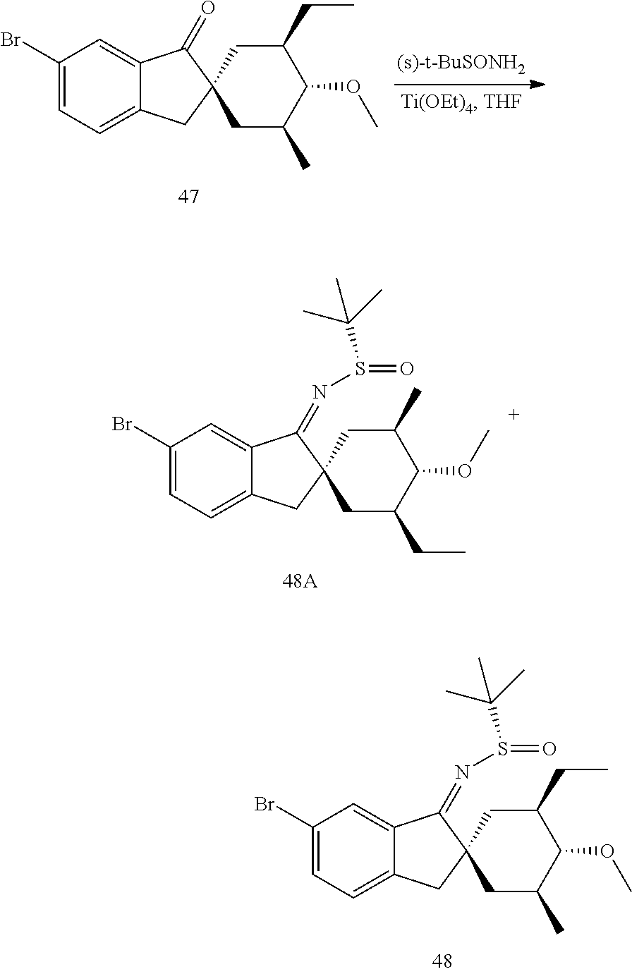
C1(Br)=CC=C2C(=C1)C(=O)C1(C2)CC(C)C(OC)C(CC)C1.C1(Br)=CC=C2C(=C1)C(=NS(=O)C(C)(C)C)C1(C2)CC(CC)C(OC)C(C)C1.C1(Br)=CC=C2C(=C1)C(=NS(=O)C(C)(C)C)C1(C2)CC(C)C(OC)C(CC)C1
